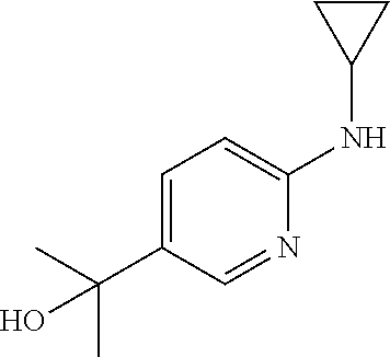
C1=C(C(C)(C)O)C=NC(NC2CC2)=C1
